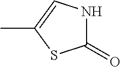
CC1=CNC(=O)S1
